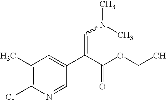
C1(C)=C(Cl)N=CC(C(C(OCC)=O)=CN(C)C)=C1
